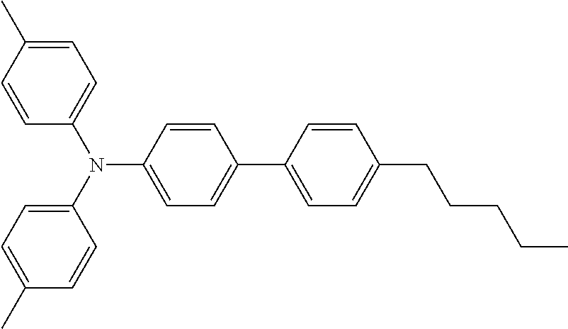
C1=C(C)C=CC(N(C2=CC=C(C)C=C2)C2=CC=C(C3=CC=C(CCCCC)C=C3)C=C2)=C1
